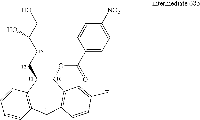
C12=C(CC3=C(C(OC(C4=CC=C([NO2])C=C4)=O)C1CCC(CO)O)C=C(F)C=C3)C=CC=C2
